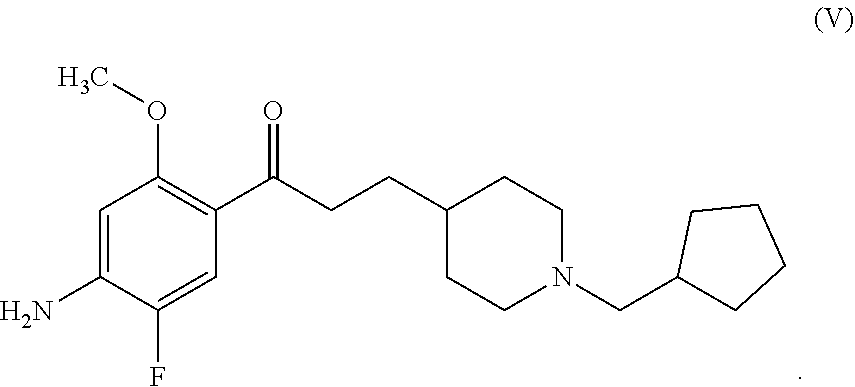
C1=C(F)C(N)=CC(OC)=C1C(=O)CCC1CCN(CC2CCCC2)CC1
